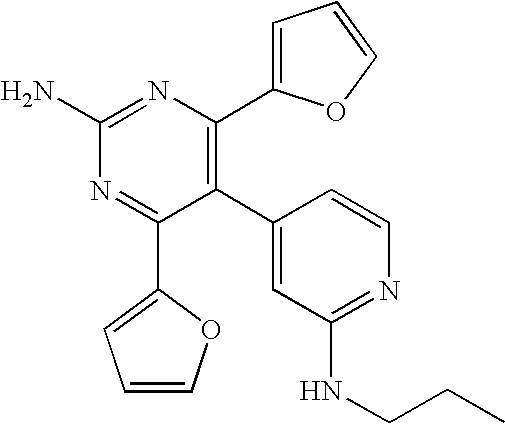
C1(C2=C(C3=CC=CO3)N=C(N)N=C2C2=CC=CO2)=CC(NCCC)=NC=C1
